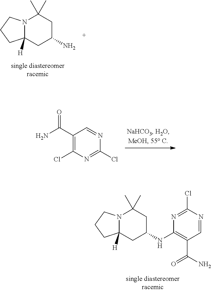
C1(C(N)=O)=C(Cl)N=C(Cl)N=C1.N12C([H])(CC(N)CC1(C)C)CCC2.N12C([H])(CC(NC3=C(C(=O)N)C=NC(Cl)=N3)CC1(C)C)CCC2
